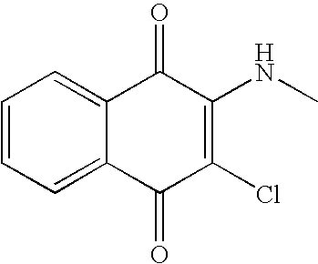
C1=CC=C2C(=C1)C(=O)C(NC)=C(Cl)C2=O
